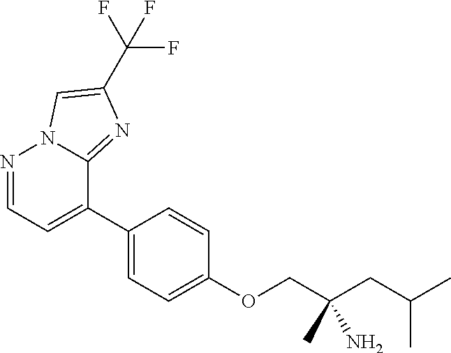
N1=CC=C(C2=CC=C(OCC(CC(C)C)(C)N)C=C2)C2=NC(C(F)(F)F)=CN12
